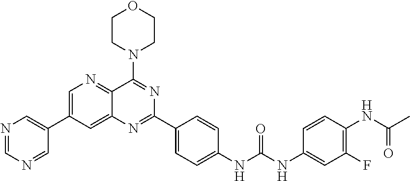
N1=CN=CC(C2=CN=C3C(=C2)N=C(C2=CC=C(NC(NC4=CC(F)=C(NC(C)=O)C=C4)=O)C=C2)N=C3N2CCOCC2)=C1
